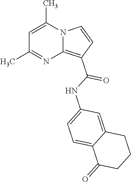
C1=C(C)N2C(=C(C(=O)NC3=CC=C4C(=C3)CCCC4=O)C=C2)N=C1C
